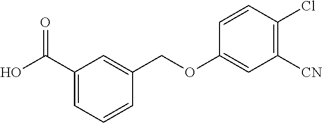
C1(C(O)=O)=CC=CC(COC2=CC([CN])=C(Cl)C=C2)=C1
